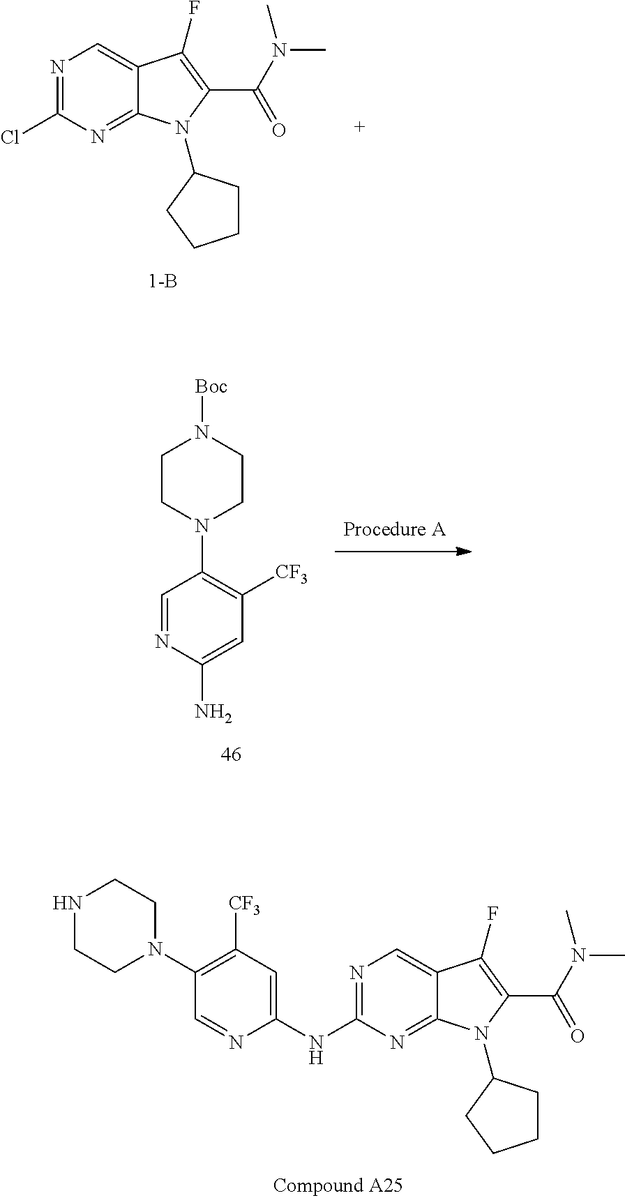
N1=C(Cl)N=C2C(=C1)C(F)=C(C(N(C)C)=O)N2C1CCCC1.C1=C(NC2=NC=C3C(=N2)N(C2CCCC2)C(C(N(C)C)=O)=C3F)N=CC(N2CCNCC2)=C1[CF3].C1=C(N)N=CC(N2CCN([Boc])CC2)=C1[CF3]
